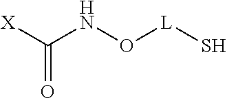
C(NO[L]S)([X])=O
